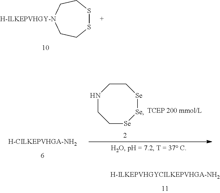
N1CC[Se][Se][Se]CC1.S1SCC[H-ILKEPVHGY-N]CC1
